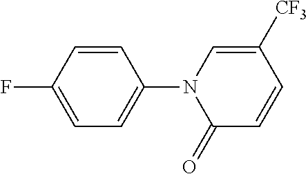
C1=CC(F)=CC=C1N1C(=O)C=CC([CF3])=C1
